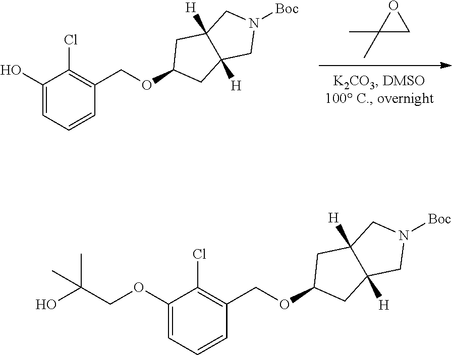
C1(C)(C)CO1.[Boc]N1CC2([H])C([H])(C1)CC(OCC1=C(Cl)C(O)=CC=C1)C2.[Boc]N1CC2([H])C([H])(C1)CC(OCC1=C(Cl)C(OCC(O)(C)C)=CC=C1)C2
